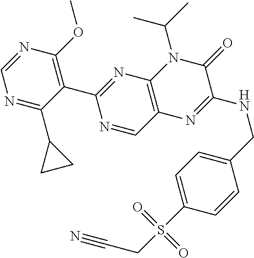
C1=NC(OC)=C(C2=NC3=C(C=N2)N=C(NCC2=CC=C(S(CC#N)(=O)=O)C=C2)C(=O)N3C(C)C)C(C2CC2)=N1
